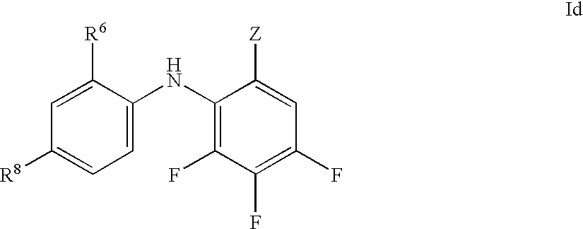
C1=C([R6])C(NC2=C(F)C(F)=C(F)C=C2[Z])=CC=C1[R8]
